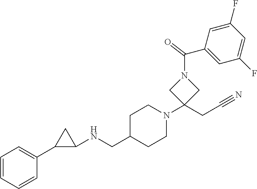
C1=CC=CC(C2C(NCC3CCN(C4(CC#N)CN(C(C5=CC(F)=CC(F)=C5)=O)C4)CC3)C2)=C1
